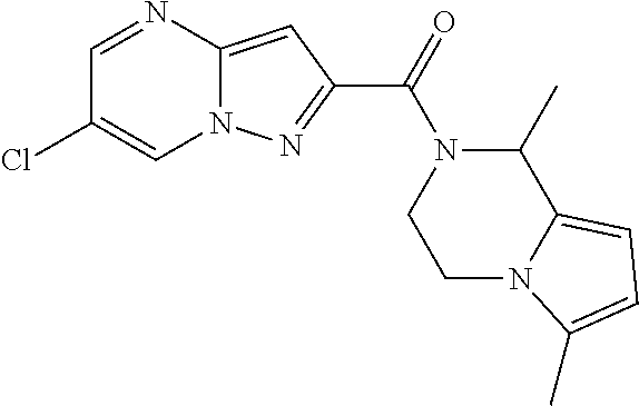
C1=NC2=CC(C(=O)N3CCN4C(=CC=C4C)C3C)=NN2C=C1Cl
